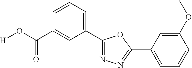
[H]OC(C1=CC(C2=NN=C(C3=CC=CC(OC)=C3)O2)=CC=C1)=O
